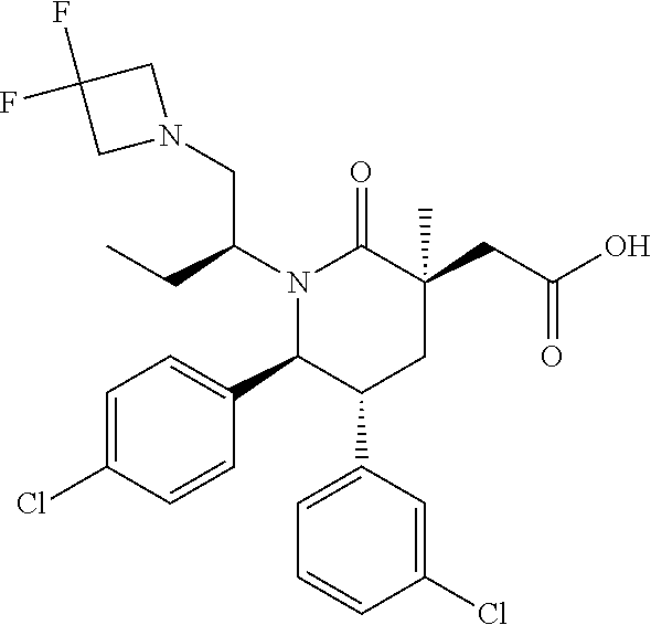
N1(C(CC)CN2CC(F)(F)C2)C(C2=CC=C(Cl)C=C2)C(C2=CC=CC(Cl)=C2)CC(C)(CC(=O)O)C1=O
